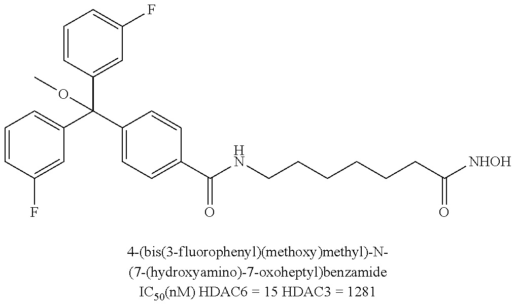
C1=CC(F)=CC(C(C2=CC=C(C(NCCCCCCC([NHOH])=O)=O)C=C2)(C2=CC(F)=CC=C2)OC)=C1
